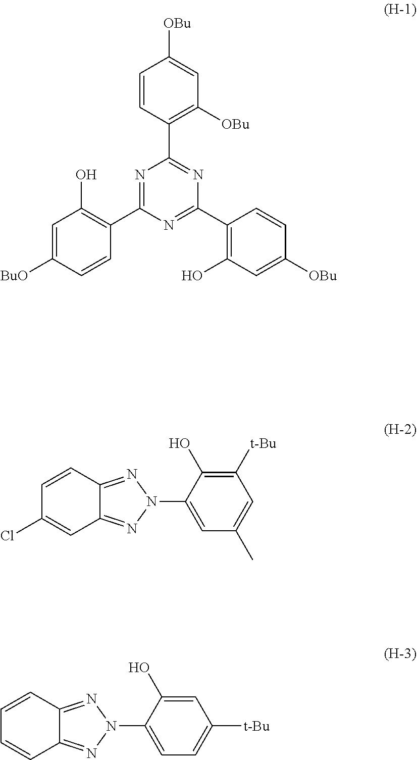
C1=C([BuO])C=CC(C2=NC(C3=C([OBu])C=C([OBu])C=C3)=NC(C3=C(O)C=C([OBu])C=C3)=N2)=C1O.C1([t-Bu])=C(O)C(N2N=C3C(=N2)C=C(Cl)C=C3)=CC(C)=C1.C1=C(O)C(N2N=C3C(=N2)C=CC=C3)=CC=C1[t-Bu]
